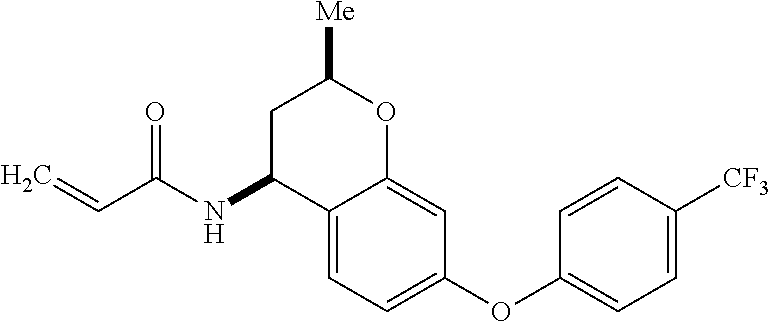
C1C(NC(C=C)=O)C2=CC=C(OC3=CC=C([CF3])C=C3)C=C2OC1[Me]
